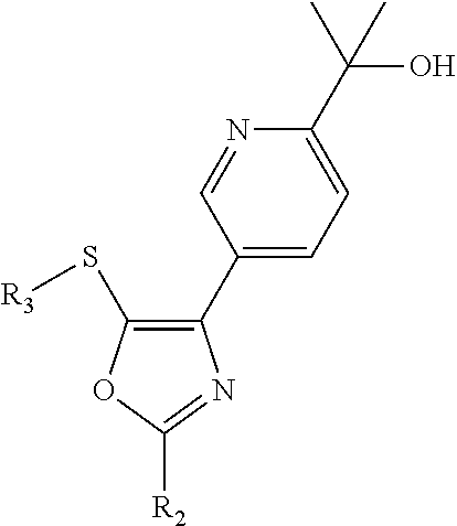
C1(C2=C(S[R3])OC([R2])=N2)=CC=C(C(C)(O)C)N=C1
